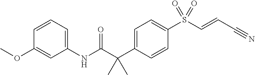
C1=C(C(C(NC2=CC=CC(OC)=C2)=O)(C)C)C=CC(S(C=CC#N)(=O)=O)=C1
